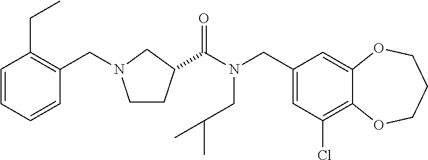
C1(CN(C(=O)C2CCN(CC3=C(CC)C=CC=C3)C2)CC(C)C)=CC(Cl)=C2C(=C1)OCCCO2
